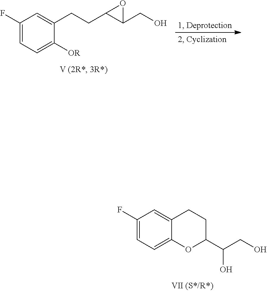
C12=CC(F)=CC=C1OC(C(CO)O)CC2.C1(F)=CC=C([OR])C(CCC2C(CO)O2)=C1
